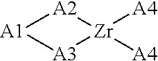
[A1]1[A2][Zr]([A4])([A4])[A3]1
